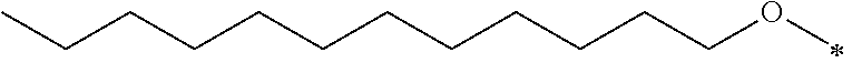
C(CCOC)CCCCCCCCC
